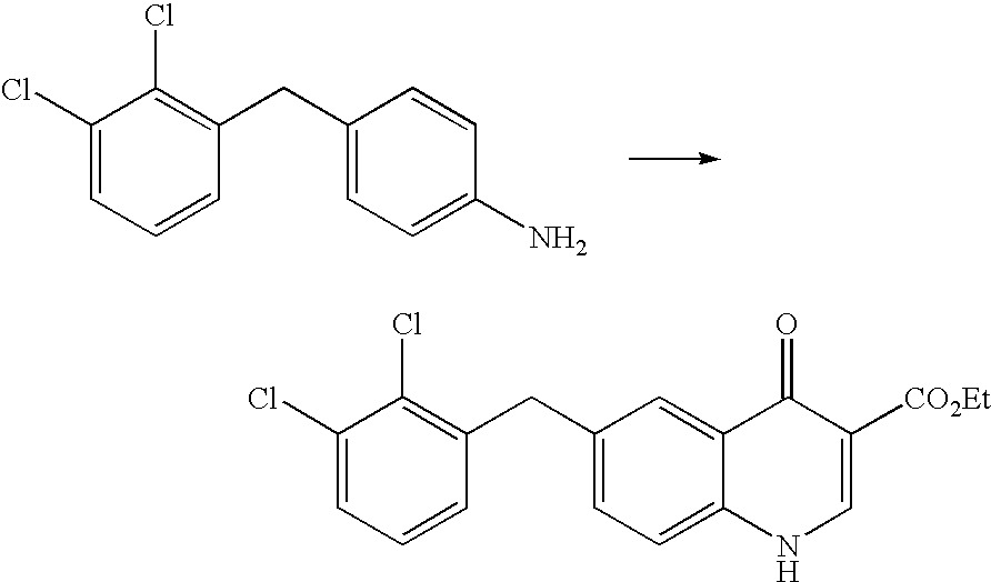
C1(Cl)=CC=CC(CC2=CC=C(N)C=C2)=C1Cl.C1(Cl)=CC=CC(CC2=CC=C3C(=C2)C(=O)C([CO2Et])=CN3)=C1Cl
